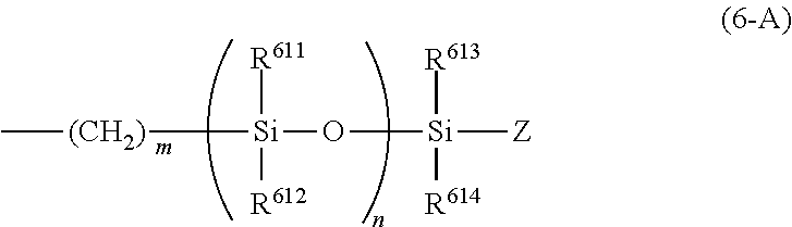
C[(CH2)][Si](O[Si]([Z])([R613])[R614])([R611])[R612]
